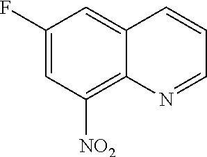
C1(F)=CC([NO2])=C2C(=C1)C=CC=N2
